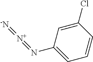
C1=CC(Cl)=CC(N=[N+]=[-N])=C1
